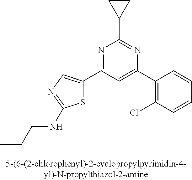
C1(C2=CC(C3=CN=C(NCCC)S3)=NC(C3CC3)=N2)=C(Cl)C=CC=C1
